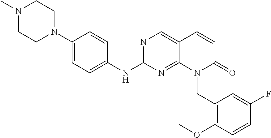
N1(C)CCN(C2=CC=C(NC3=NC=C4C(=N3)N(CC3=C(OC)C=CC(F)=C3)C(=O)C=C4)C=C2)CC1
